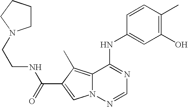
C12=C(C)C(C(=O)NCCN3CCCC3)=CN1N=CN=C2NC1=CC(O)=C(C)C=C1
